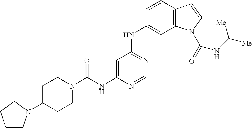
C1CN(C2CCN(C(NC3=CC(NC4=CC5=C(C=C4)C=CN5C(=O)NC([Me])[Me])=NC=N3)=O)CC2)CC1
